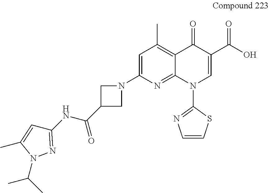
C1=C(N2CC(C(NC3=NN(C(C)C)C(C)=C3)=O)C2)N=C2C(=C1C)C(=O)C(C(O)=O)=CN2C1=NC=CS1
